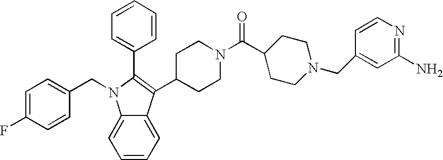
C1=C(F)C=CC(CN2C3=CC=CC=C3C(C3CCN(C(C4CCN(CC5=CC(N)=NC=C5)CC4)=O)CC3)=C2C2=CC=CC=C2)=C1
